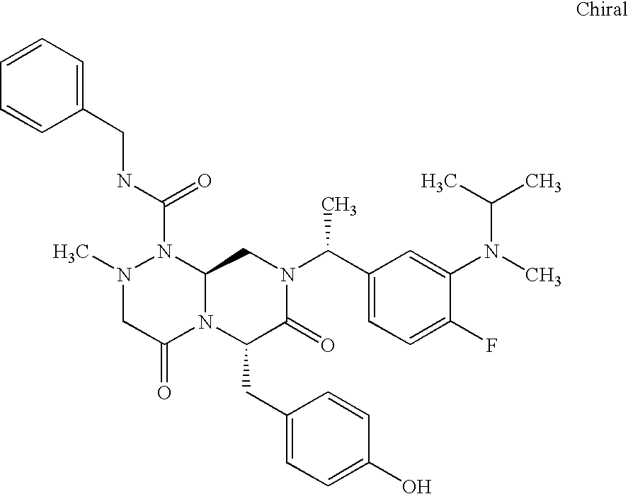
N1(C)CC(=O)N2C(N1C(NCC1=CC=CC=C1)=O)CN(C(C1=CC=C(F)C(N(C)C(C)C)=C1)C)C(=O)C2CC1=CC=C(O)C=C1
